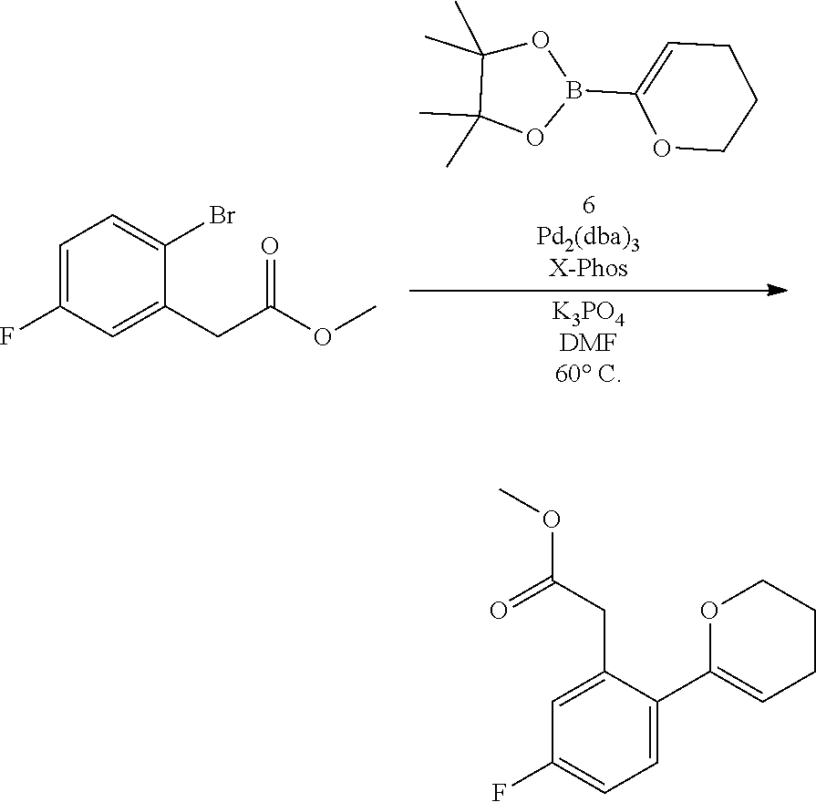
C1(C)(C)C(C)(C)OB(C2=CCCCO2)O1.C1=C(F)C=C(CC(OC)=O)C(Br)=C1.C1(F)=CC=C(C2=CCCCO2)C(CC(OC)=O)=C1
